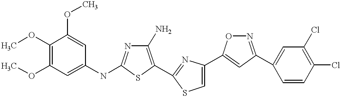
COC1=C(OC)C=C(NC2=NC(N)=C(C3=NC(C4=CC(C5=CC(Cl)=C(Cl)C=C5)=NO4)=CS3)S2)C=C1OC
